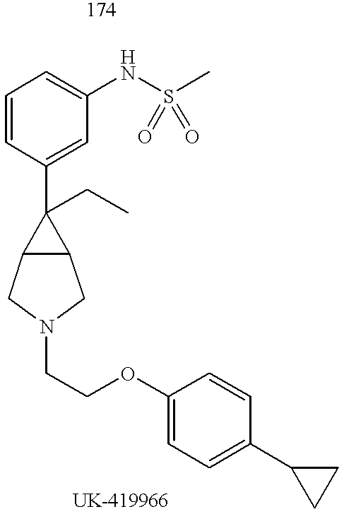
C1=CC(C2(CC)C3C2CN(CCOC2=CC=C(C4CC4)C=C2)C3)=CC(NS(C)(=O)=O)=C1
